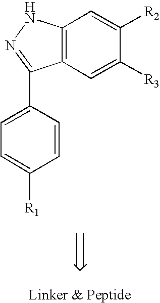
C12=C(C=C([R3])C([R2])=C1)C(C1=CC=C([R1])C=C1)=NN2
